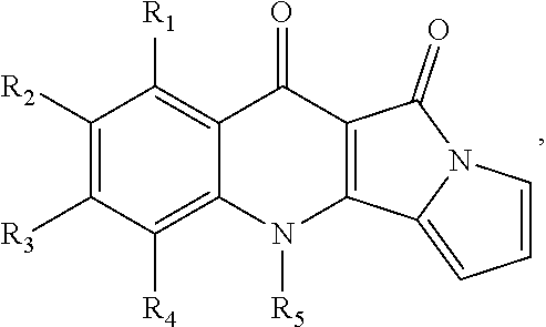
C1([R2])=C([R3])C([R4])=C2C(=C1[R1])C(=O)C1=C(N2[R5])C2=CC=CN2C1=O
